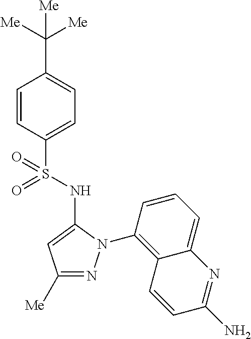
C1=CC(S(=O)(NC2=CC([Me])=NN2C2=C3C(=CC=C2)N=C(N)C=C3)=O)=CC=C1C([Me])([Me])[Me]
